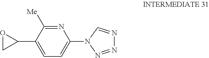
N1=C([Me])C(C2OC2)=CC=C1N1N=NN=C1
